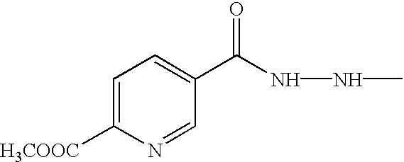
C1=C([H3COOC])N=CC(C(NNC)=O)=C1
